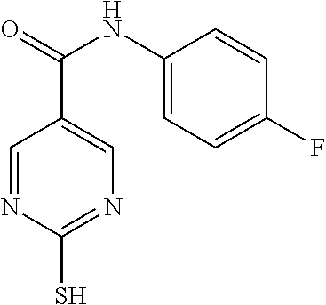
C1=NC(S)=NC=C1C(NC1=CC=C(F)C=C1)=O
